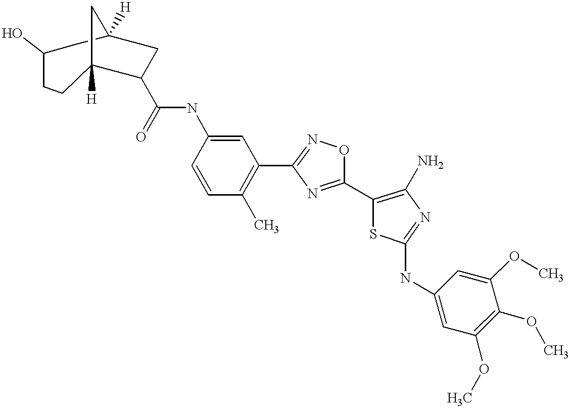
C12([H])CC(C(=O)NC3=CC(C4=NOC(C5=C(N)N=C(NC6=CC(OC)=C(OC)C(OC)=C6)S5)=N4)=C(C)C=C3)CCC([H])(CC(O)CC1)C2
